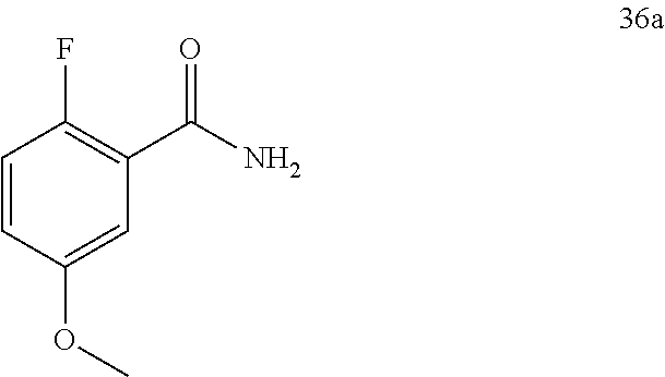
C1=CC(OC)=CC(C(N)=O)=C1F
